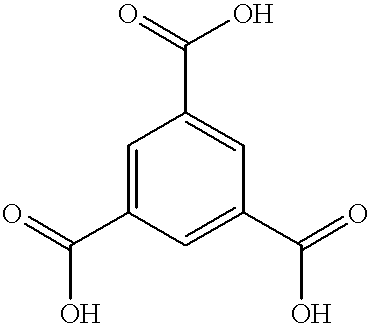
C1=C(C(=O)O)C=C(C(=O)O)C=C1C(=O)O
